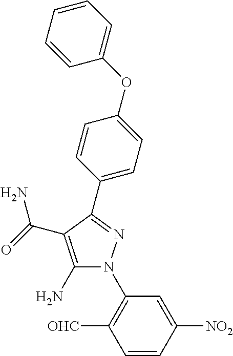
C1(C2=NN(C3=C([OHC])C=CC([NO2])=C3)C(N)=C2C(=O)N)=CC=C(OC2=CC=CC=C2)C=C1
